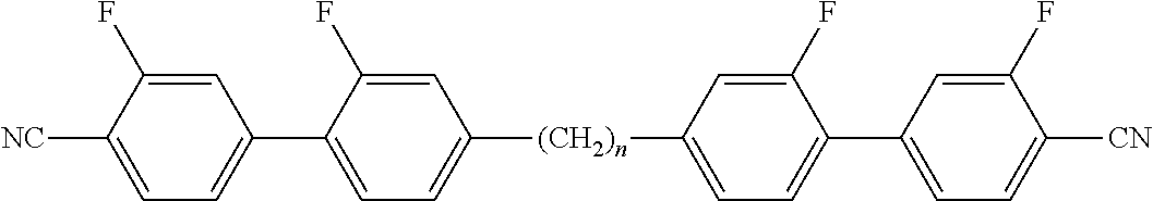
C1(C2=CC=C([(CH2)n]C3=CC=C(C4=CC=C([CN])C(F)=C4)C(F)=C3)C=C2F)=CC=C([NC])C(F)=C1
